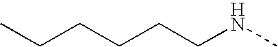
CCCCCCNC
